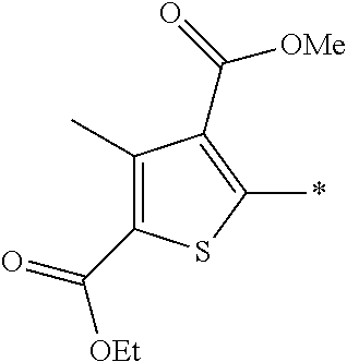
C1(C(=O)[OEt])=C(C)C(C(=O)[OMe])=C(*)S1
